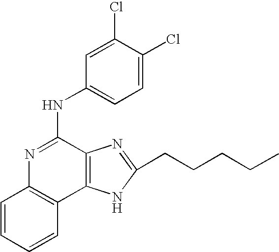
C1=CC=CC2=C1N=C(NC1=CC=C(Cl)C(Cl)=C1)C1=C2NC(CCCCC)=N1
